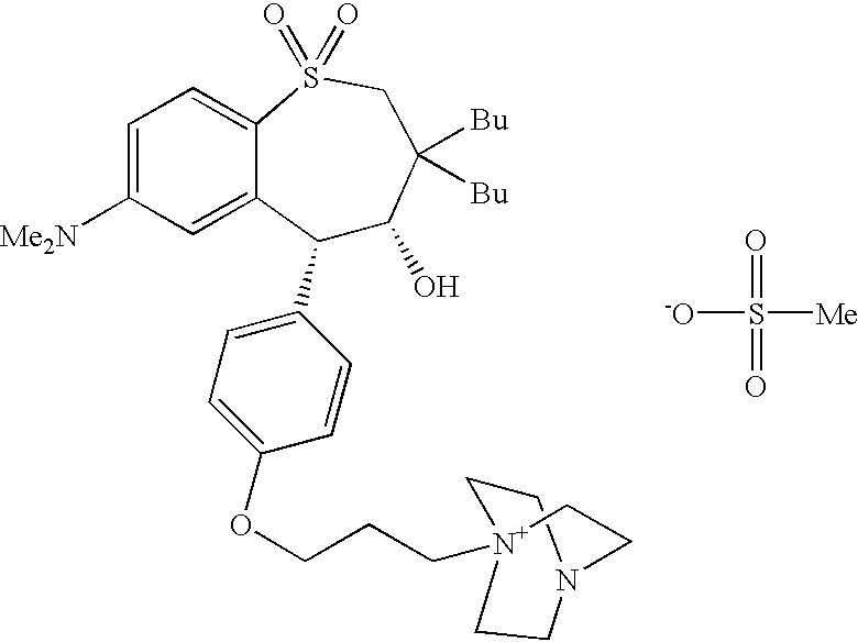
C1(C2=CC=C(OCCC[N+]34CCN(CC3)CC4)C=C2)C(O)C([Bu])([Bu])CS(=O)(=O)C2=CC=C([Me2N])C=C12.[-O]S(=O)([Me])=O
